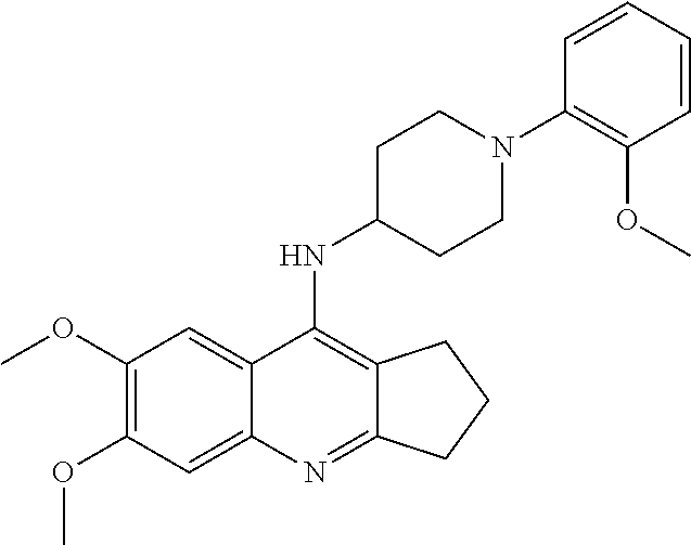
C1(OC)=C(OC)C=C2C(=C1)C(NC1CCN(C3=C(OC)C=CC=C3)CC1)=C1C(=N2)CCC1
